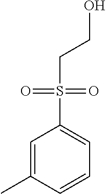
C1=C(C)C=CC=C1S(CCO)(=O)=O
